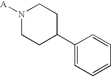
[A]N1CCC(C2=CC=CC=C2)CC1
